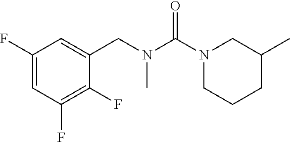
C1(F)=CC(F)=C(F)C(CN(C(N2CC(C)CCC2)=O)C)=C1
